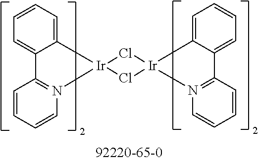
C1=CC=CN2=C1C1=CC=CC=C1[Ir]21Cl[Ir]2(Cl1)C1=CC=CC=C1C1=N2C=CC=C1
